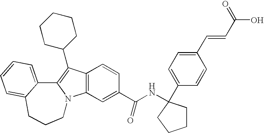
C1(C=CC(O)=O)=CC=C(C2(NC(C3=CC4=C(C=C3)C(C3CCCCC3)=C3N4CCCC4=CC=CC=C34)=O)CCCC2)C=C1
